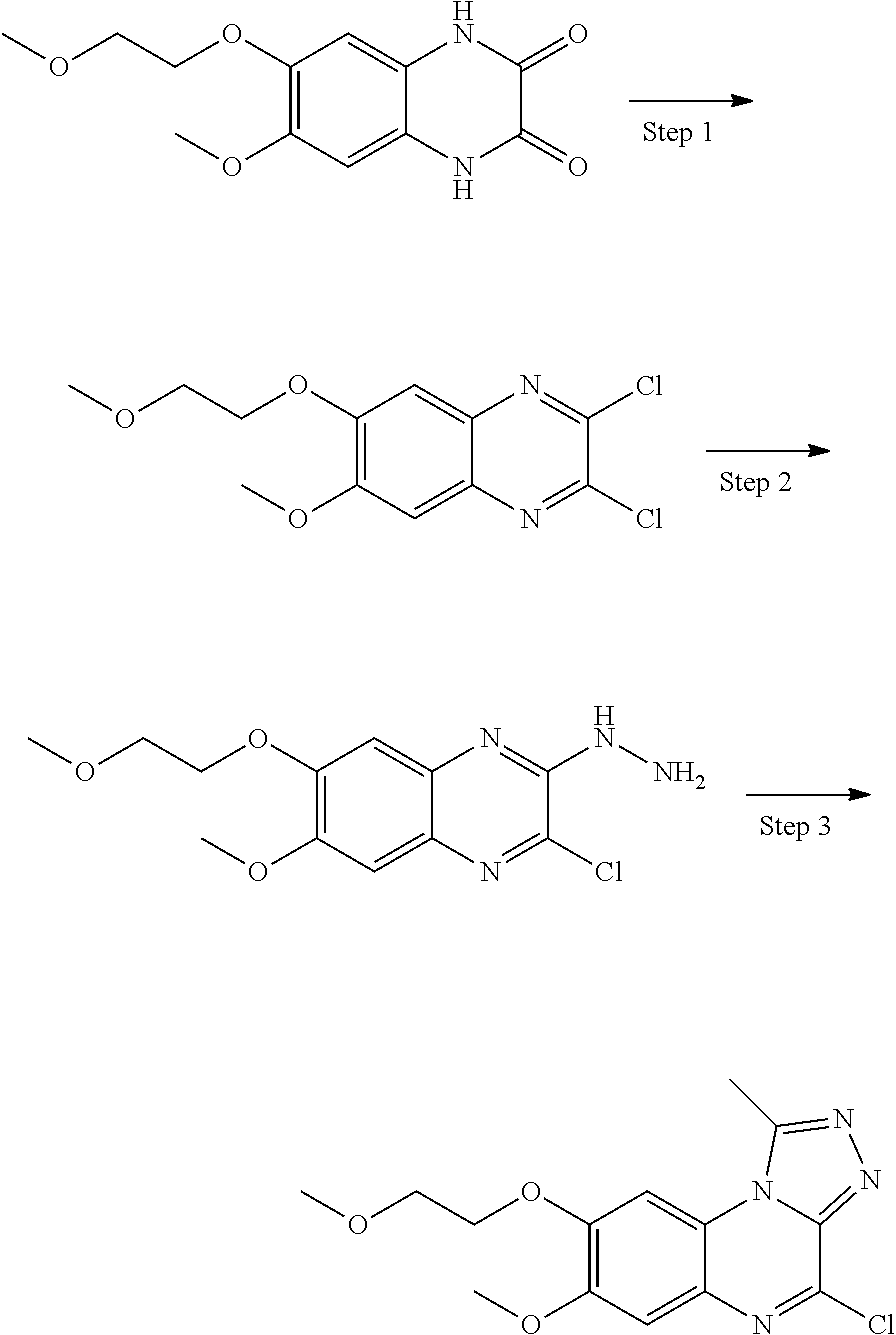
N1C(=O)C(=O)NC2=CC(OCCOC)=C(OC)C=C12.C1(OCCOC)=C(OC)C=C2C(=C1)N=C(NN)C(Cl)=N2.C1(OCCOC)=C(OC)C=C2C(=C1)N=C(Cl)C(Cl)=N2.C1(OCCOC)=C(OC)C=C2C(=C1)N1C(=NN=C1C)C(Cl)=N2
